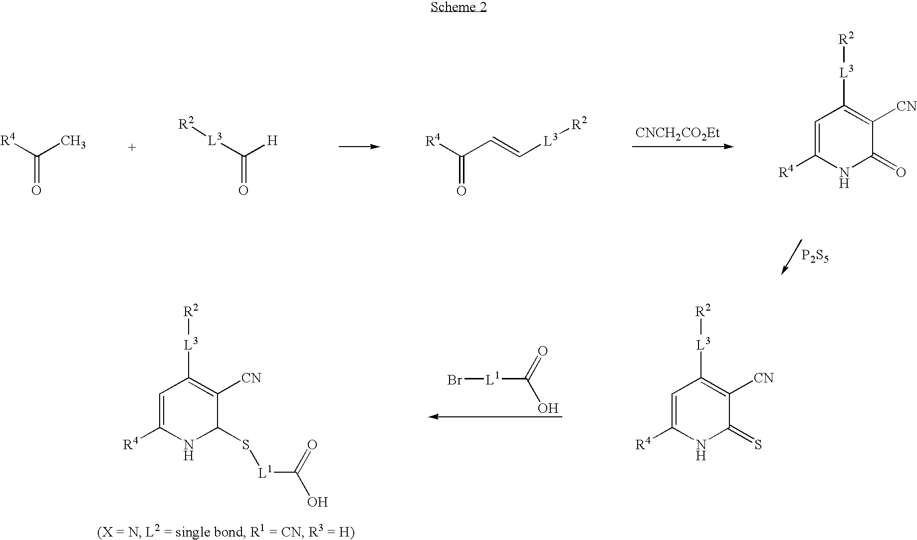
[CNCH2CO2Et].[R4]C(C)=O.[L3](C([H])=O)[R2].[R4]C(C=C[L3][R2])=O.C1=C([R4])NC(=O)C([CN])=C1[L3][R2].[P2S5].C([L1]Br)(=O)O.C1=C([R4])NC(S[L1]C(O)=O)C([CN])=C1[L3][R2].C1=C([R4])NC(=S)C([CN])=C1[L3][R2]
